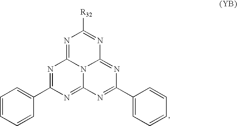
[R32]C1=NC2=NC(C3=CC=CC=C3)=NC3=NC(C4=CC=CC=C4)=NC(=N1)N23
